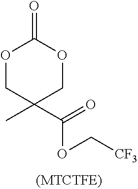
O1CC(C)(C(OC[CF3])=O)COC1=O
